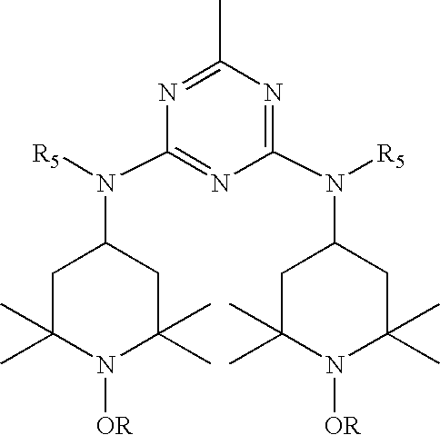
C1(N([R5])C2CC(C)(C)N([OR])C(C)(C)C2)=NC(C)=NC(N([R5])C2CC(C)(C)N([OR])C(C)(C)C2)=N1
